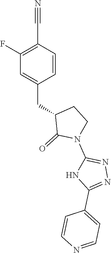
C1(F)=C(C#N)C=CC(CC2C(=O)N(C3=NN=C(C4=CC=NC=C4)N3)CC2)=C1
